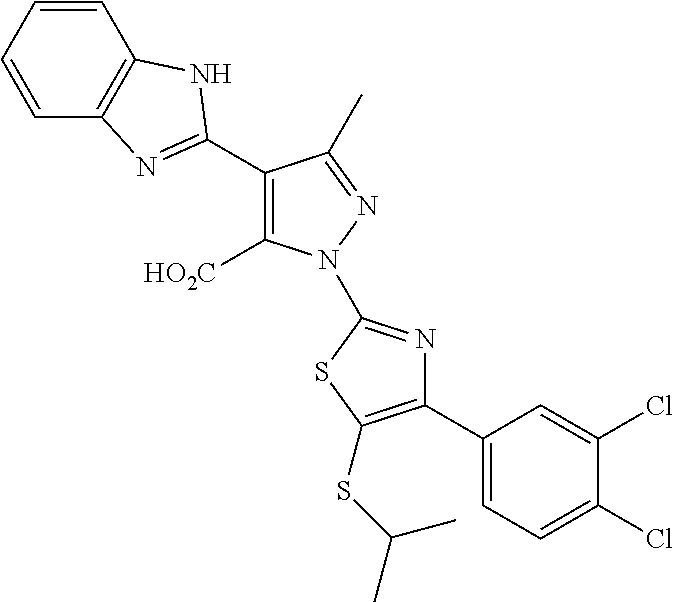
C1(C2=NC3=C(C=CC=C3)N2)=C([HO2C])N(C2=NC(C3=CC=C(Cl)C(Cl)=C3)=C(SC(C)C)S2)N=C1C
